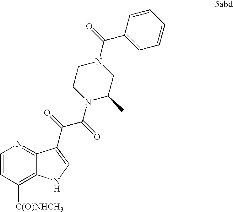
C1=CC([C(O)NHCH3])=C2C(=N1)C(C(=O)C(=O)N1C(C)CN(C(=O)C3=CC=CC=C3)CC1)=CN2
